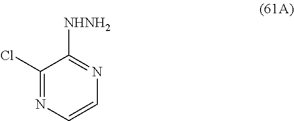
C1(Cl)=NC=CN=C1[NHNH2]
